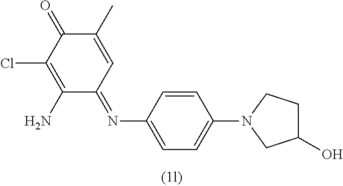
C1(N)=C(Cl)C(=O)C(C)=CC1=NC1=CC=C(N2CC(O)CC2)C=C1
